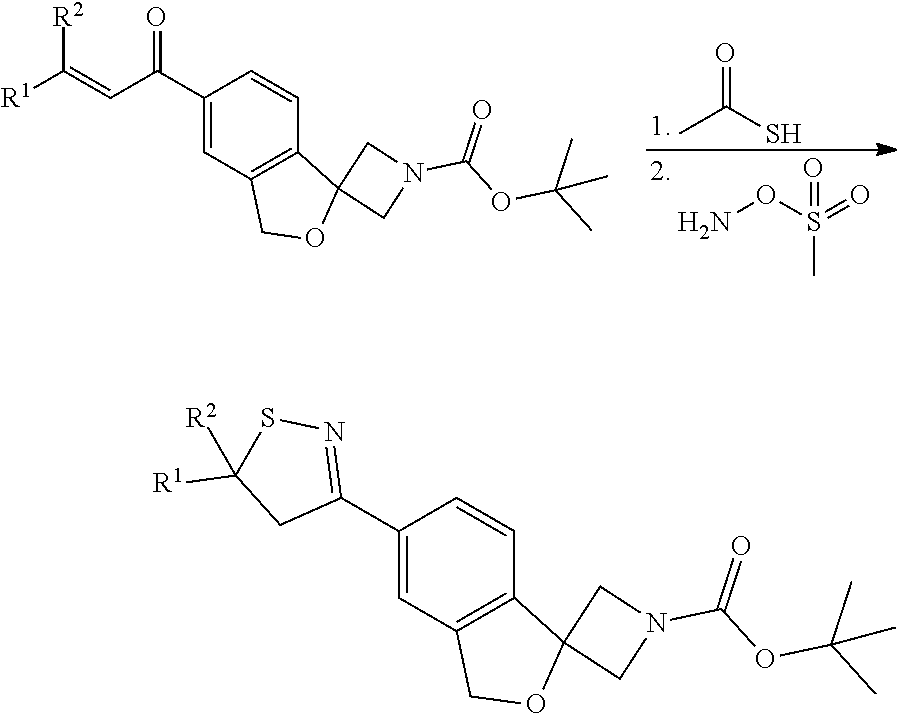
NOS(=O)(C)=O.O=C(S)C.C1(C(C=C([R2])[R1])=O)=CC2=C(C=C1)C1(OC2)CN(C(OC(C)(C)C)=O)C1.C1(C2=NSC([R1])([R2])C2)=CC2=C(C=C1)C1(OC2)CN(C(OC(C)(C)C)=O)C1
